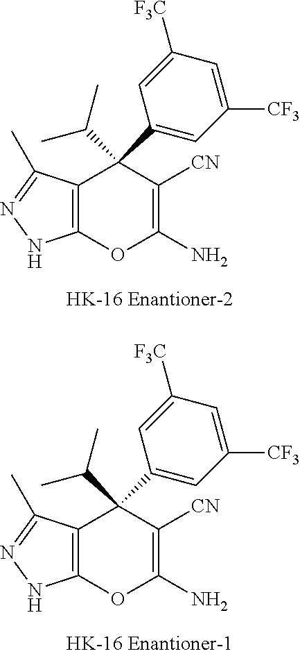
C12=C(OC(N)=C([CN])C1(C(C)C)C1=CC([CF3])=CC([F3C])=C1)NN=C2C.C12=C(OC(N)=C([CN])C1(C(C)C)C1=CC([CF3])=CC([F3C])=C1)NN=C2C
